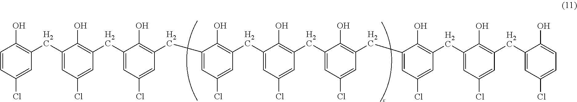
C1(CC2=C(O)C=CC(Cl)=C2)=CC(Cl)=CC(CC2=CC(Cl)=CC(CC3=CC(Cl)=CC(CC4=CC(Cl)=CC(CC5=CC(Cl)=CC(CC6=CC(Cl)=CC(CC7=CC(Cl)=CC(CC8=CC(Cl)=CC=C8O)=C7O)=C6O)=C5O)=C4O)=C3O)=C2O)=C1O
